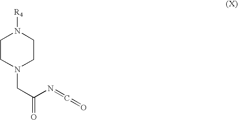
C1N([R4])CCN(CC(N=C=O)=O)C1
